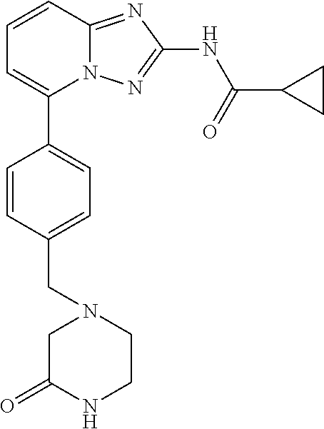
C1=CC2=NC(NC(=O)C3CC3)=NN2C(C2=CC=C(CN3CC(=O)NCC3)C=C2)=C1
